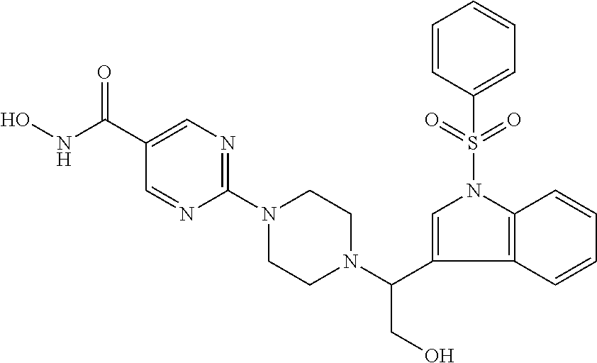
OCC(N1CCN(C2=NC=C(C(NO)=O)C=N2)CC1)C1=CN(S(C2=CC=CC=C2)(=O)=O)C2=C1C=CC=C2
